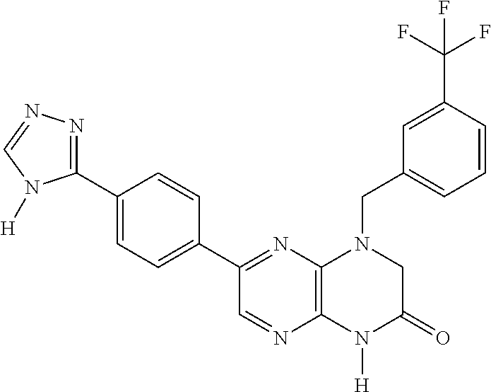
C1=C(C2=NC3=C(N=C2)N([H])C(=O)CN3CC2=CC=CC(C(F)(F)F)=C2)C=CC(C2=NN=CN2[H])=C1
